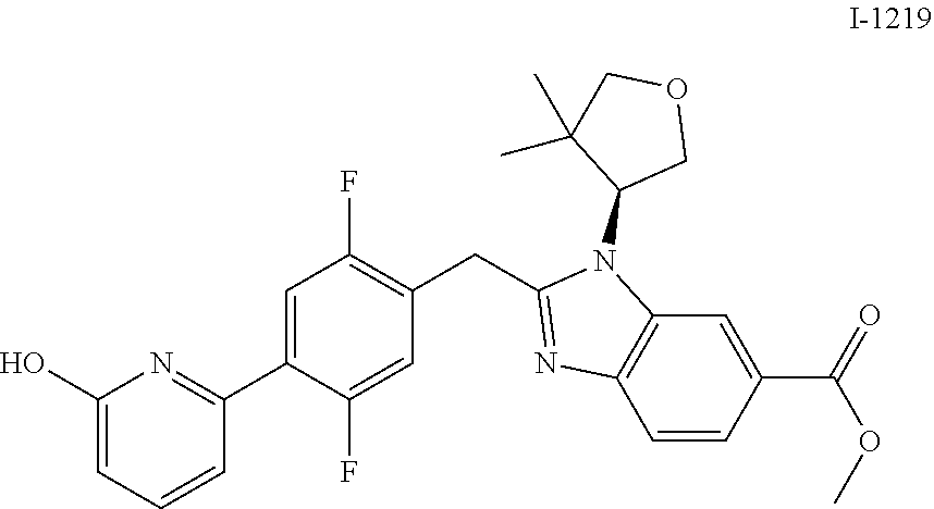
C1(O)=CC=CC(C2=CC(F)=C(CC3=NC4=C(N3C3COCC3(C)C)C=C(C(OC)=O)C=C4)C=C2F)=N1
